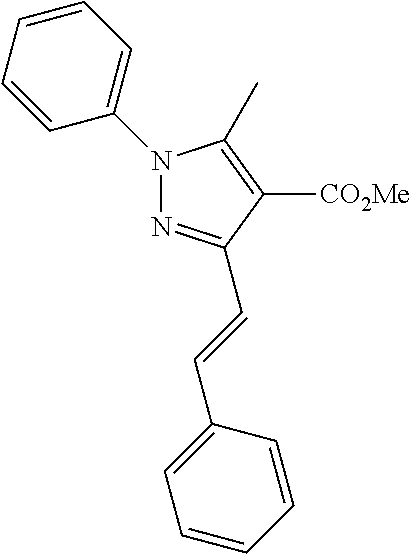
N1(C2=CC=CC=C2)N=C(C=CC2=CC=CC=C2)C([CO2Me])=C1C
